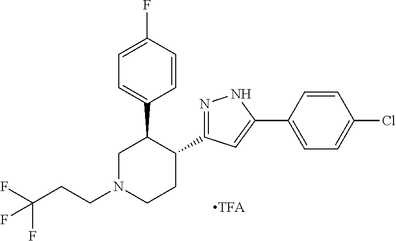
C1=CC(F)=CC=C1C1CN(CCC(F)(F)F)CCC1C1=NNC(C2=CC=C(Cl)C=C2)=C1
